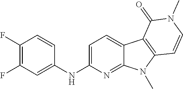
C1(NC2=CC(F)=C(F)C=C2)=CC=C2C(=N1)N(C)C1=C2C(=O)N(C)C=C1
